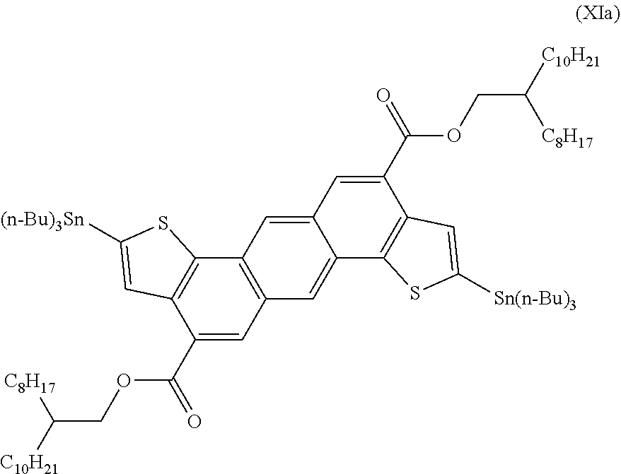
C12=C(C(C(=O)OCC([C10H21])[C8H17])=CC3=C1C=C1C(=C3)C3=C(C(C(OCC([C10H21])[C8H17])=O)=C1)C=C([Sn(n-Bu)3])S3)C=C([(n-Bu)3Sn])S2
